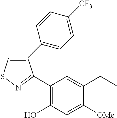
C1(C2=CC=C([CF3])C=C2)=CSN=C1C1=C(O)C=C([OMe])C(CC)=C1
